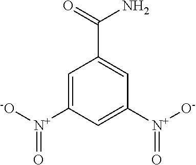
[-O][N+](C1=CC(C(=O)N)=CC([N+]([O-])=O)=C1)=O
